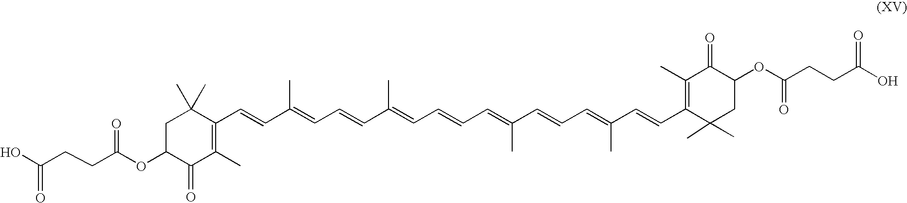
C1C(OC(CCC(O)=O)=O)C(=O)C(C)=C(C=CC(=CC=CC(C)=CC=CC=C(C=CC=C(C=CC2=C(C)C(=O)C(OC(=O)CCC(O)=O)CC2(C)C)C)C)C)C1(C)C
